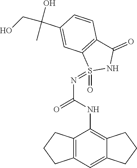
C12=C(C=C3C(=C1NC(N=S1(=O)NC(=O)C4=C1C=C(C(CO)(O)C)C=C4)=O)CCC3)CCC2
